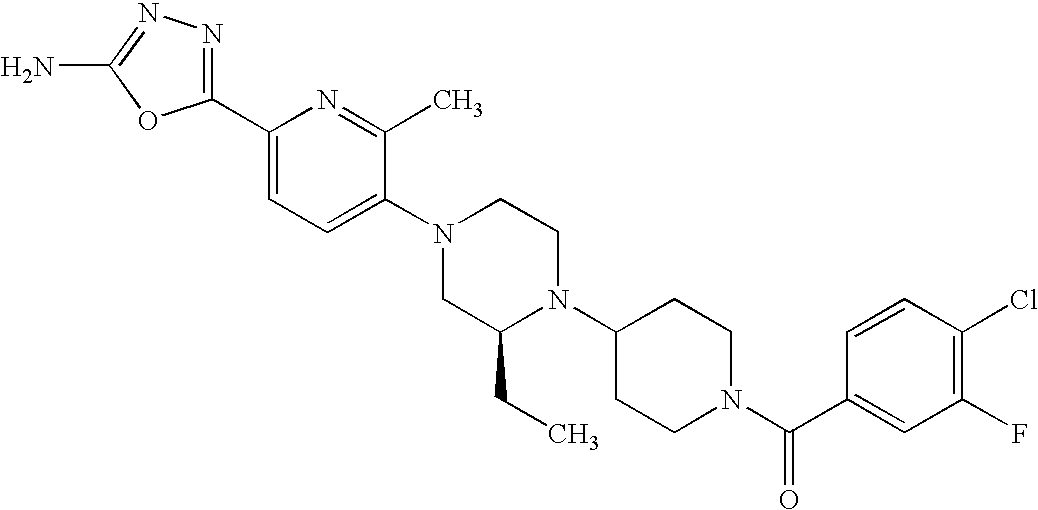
C1(C2=CC=C(N3CC(CC)N(C4CCN(C(C5=CC(F)=C(Cl)C=C5)=O)CC4)CC3)C(C)=N2)=NN=C(N)O1
